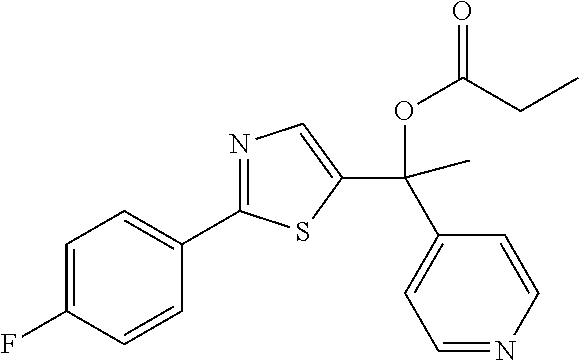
C1=C(F)C=CC(C2=NC=C(C(OC(=O)CC)(C3=CC=NC=C3)C)S2)=C1
